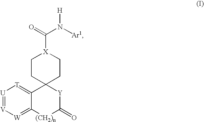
[U]1=[V][W]=C2C(=[T]1)C1([Y]C(=O)[(CH2)n]2)CC[X](C(=O)N([Ar1])[H])CC1
